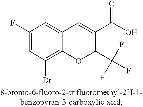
C1=C(F)C=C2C(=C1Br)OC(C(F)(F)F)C(C(O)=O)=C2
